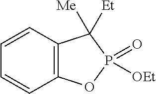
C1=CC2=C(C=C1)OP(=O)([OEt])C2([Et])[Me]
